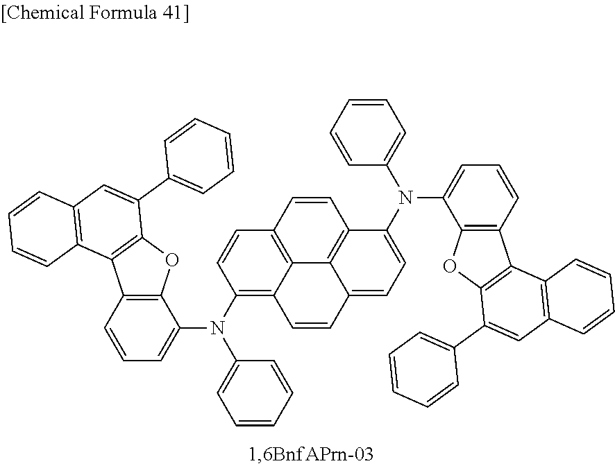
C12=C(C=CC=C1N(C1=C3C4=C(C=C1)C=CC1=C4C(=CC=C1N(C1=CC=CC=C1)C1=CC=CC4=C1OC1=C4C4=C(C=C1C1=CC=CC=C1)C=CC=C4)C=C3)C1=CC=CC=C1)C1=C(O2)C(C2=CC=CC=C2)=CC2=C1C=CC=C2
